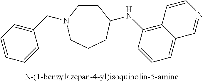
C1CN(CC2=CC=CC=C2)CCCC1NC1=C2C(=CC=C1)C=NC=C2
